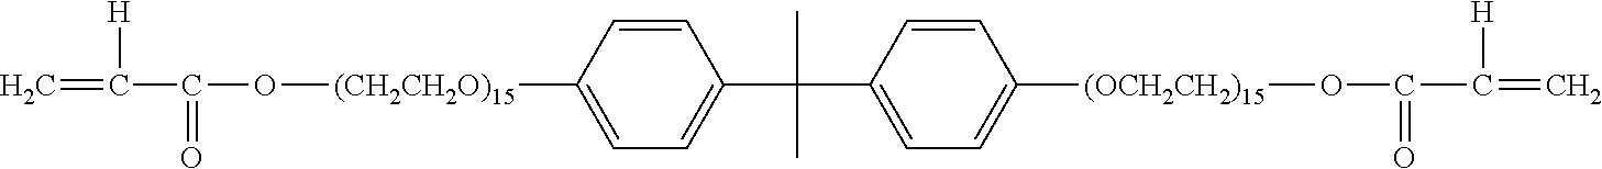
C=C(C(O[(CH2CH2O)15]C1=CC=C(C(C)(C2=CC=C([(OCH2CH2)15]OC(C(=C)[H])=O)C=C2)C)C=C1)=O)[H]
